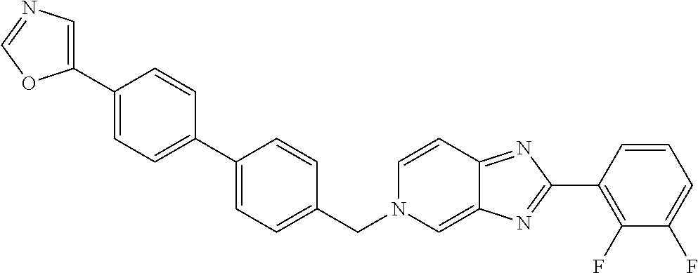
C1(C2=NC3=CN(CC4=CC=C(C5=CC=C(C6=CN=CO6)C=C5)C=C4)C=CC3=N2)=C(F)C(F)=CC=C1
